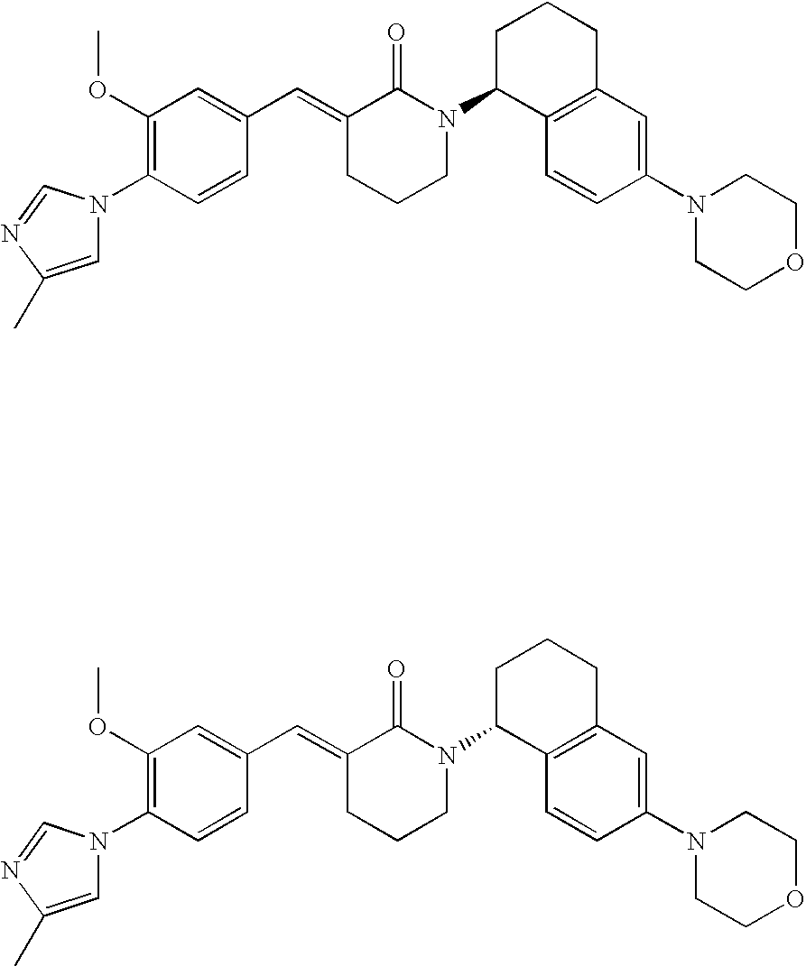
C1=CC(N2C=C(C)N=C2)=C(OC)C=C1C=C1CCCN(C2C3=C(CCC2)C=C(N2CCOCC2)C=C3)C1=O.C1=CC(N2C=C(C)N=C2)=C(OC)C=C1C=C1CCCN(C2C3=C(CCC2)C=C(N2CCOCC2)C=C3)C1=O
